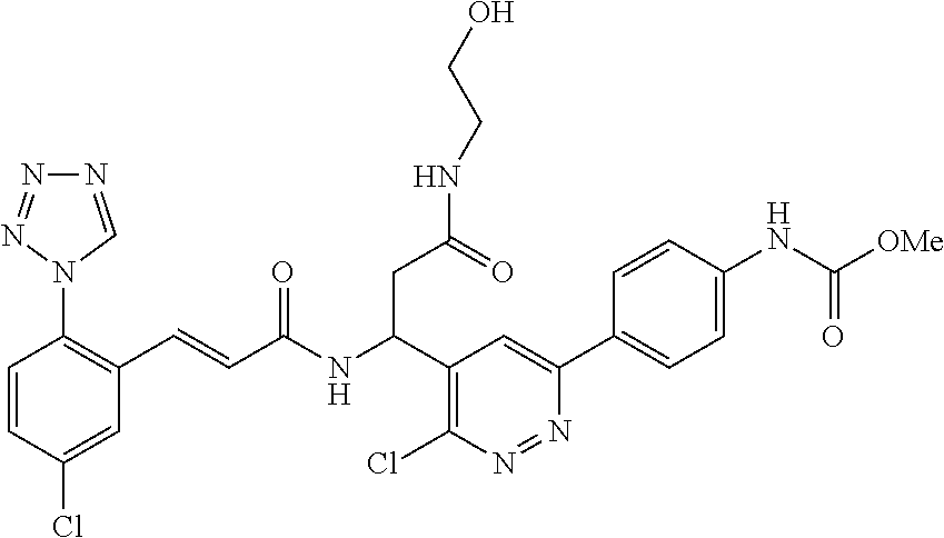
C1=CC(Cl)=CC(C=CC(NC(C2=C(Cl)N=NC(C3=CC=C(NC([OMe])=O)C=C3)=C2)CC(=O)NCCO)=O)=C1N1N=NN=C1
